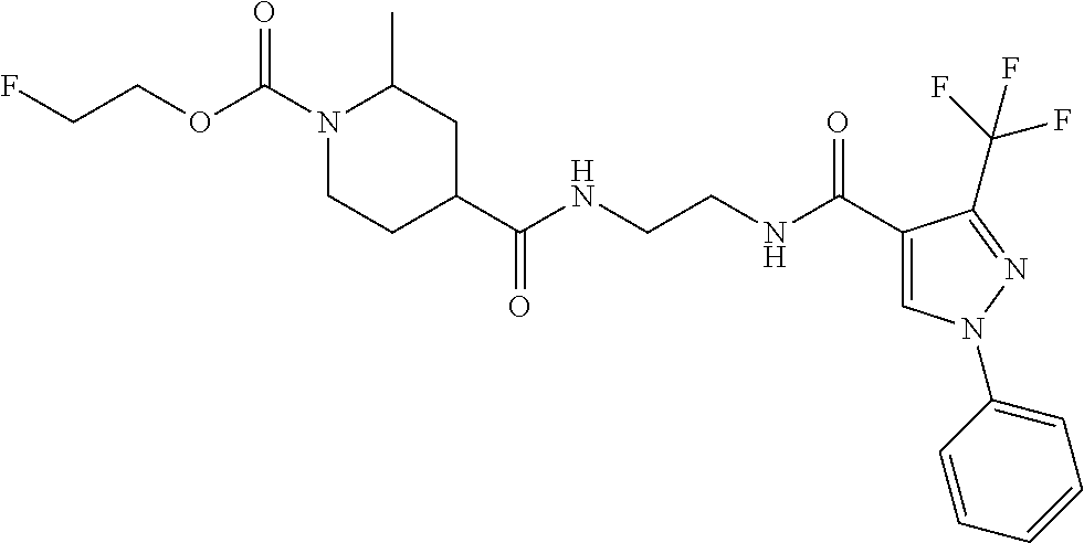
C(COC(N1CCC(C(NCCNC(C2=CN(C3=CC=CC=C3)N=C2C(F)(F)F)=O)=O)CC1C)=O)F
